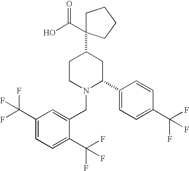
C1(C(F)(F)F)=CC=C(C(F)(F)F)C(CN2C(C3=CC=C(C(F)(F)F)C=C3)CC(C3(C(O)=O)CCCC3)CC2)=C1
